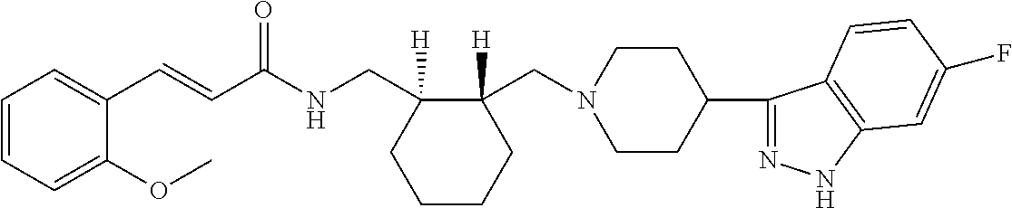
C1(C=CC(NCC2([H])C(CN3CCC(C4=NNC5=C4C=CC(F)=C5)CC3)([H])CCCC2)=O)=CC=CC=C1OC
